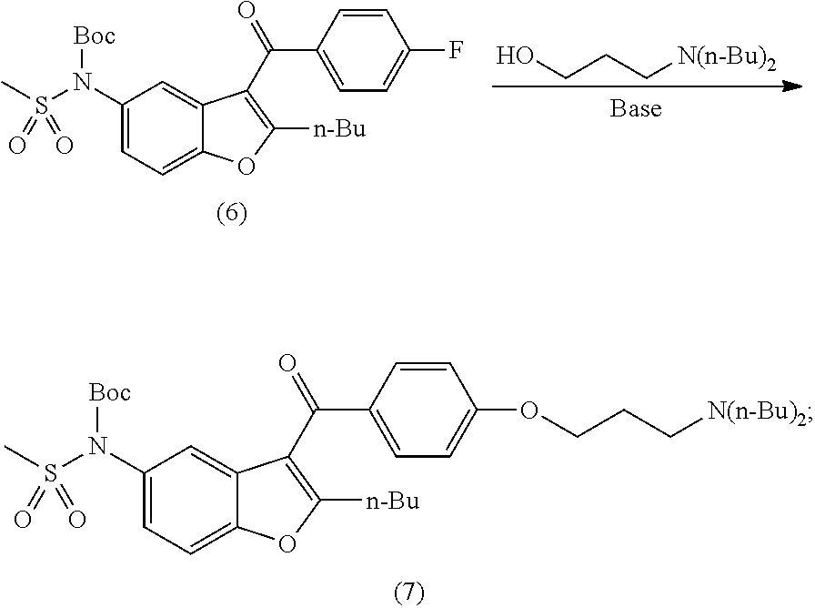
C1(N(S(C)(=O)=O)[Boc])=CC=C2C(=C1)C(C(C1=CC=C(F)C=C1)=O)=C([n-Bu])O2.C(CC[N(n-Bu)2])O.C1(N(S(C)(=O)=O)[Boc])=CC=C2C(=C1)C(C(C1=CC=C(OCCC[N(n-Bu)2])C=C1)=O)=C([n-Bu])O2
